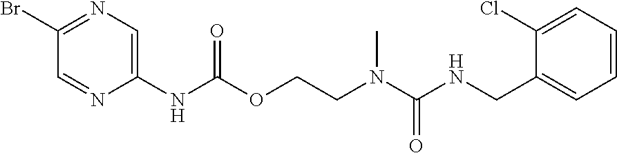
C1=C(Cl)C(CNC(N(CCOC(NC2=CN=C(Br)C=N2)=O)C)=O)=CC=C1
